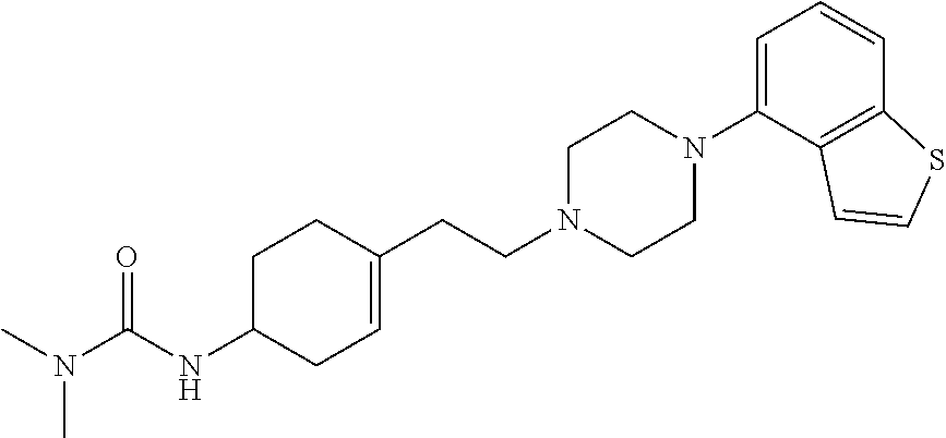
C(=O)(NC1CC=C(CCN2CCN(C3=CC=CC4=C3C=CS4)CC2)CC1)N(C)C
